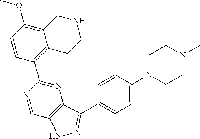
C12=C(OC)C=CC(C3=NC4=C(C=N3)NN=C4C3=CC=C(N4CCN(C)CC4)C=C3)=C1CCNC2
